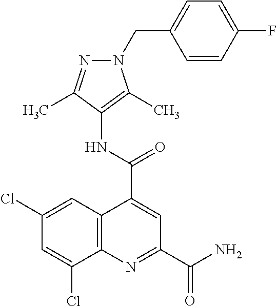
C1=CC(F)=CC=C1CN1C(C)=C(NC(C2=CC(C(N)=O)=NC3=C2C=C(Cl)C=C3Cl)=O)C(C)=N1
